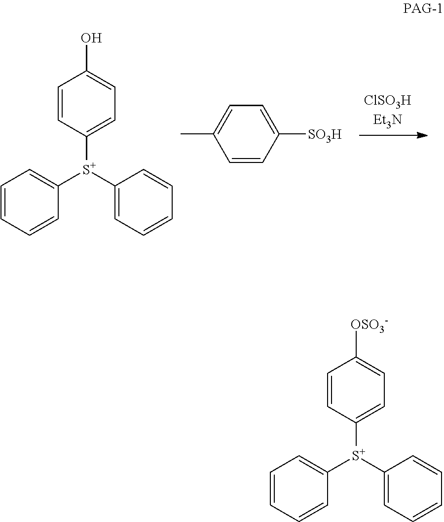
C1=CC=CC([S+](C2=CC=CC=C2)C2=CC=C(O)C=C2)=C1.CC1=CC=C([SO3H])C=C1.C1=CC=CC([S+](C2=CC=CC=C2)C2=CC=C([OSO3-])C=C2)=C1
